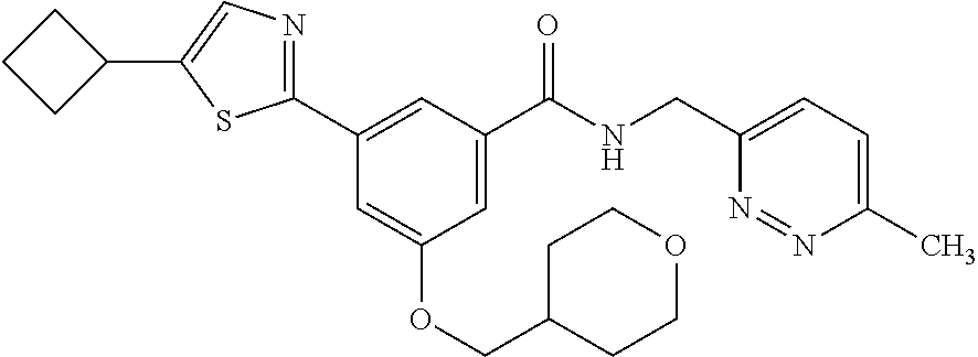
C1(C2=CC(C(NCC3=CC=C(C)N=N3)=O)=CC(OCC3CCOCC3)=C2)=NC=C(C2CCC2)S1
